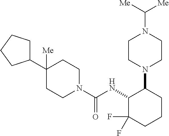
C1(C2([Me])CCN(C(NC3C(F)(F)CCCC3N3CCN(C([Me])[Me])CC3)=O)CC2)CCCC1
